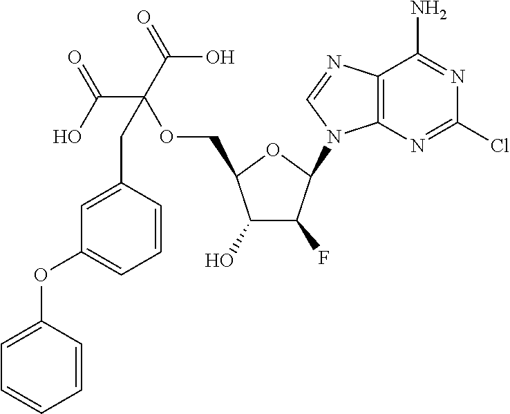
C12=C(N=CN1C1C(F)C(O)C(COC(C(=O)O)(C(=O)O)CC3=CC(OC4=CC=CC=C4)=CC=C3)O1)C(N)=NC(Cl)=N2
